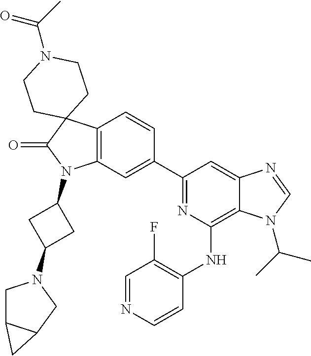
C12=C(C=C(C3=NC(NC4=C(F)C=NC=C4)=C4C(=C3)N=CN4C(C)C)C=C1)N(C1CC(N3CC4C(C3)C4)C1)C(=O)C21CCN(C(=O)C)CC1
